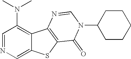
C1(N(C)C)=C2C(=CN=C1)SC1=C2N=CN(C2CCCCC2)C1=O
